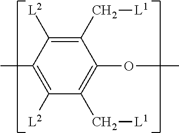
C1(C[L1])=C([L2])C(C)=C([L2])C(C[L1])=C1OC
